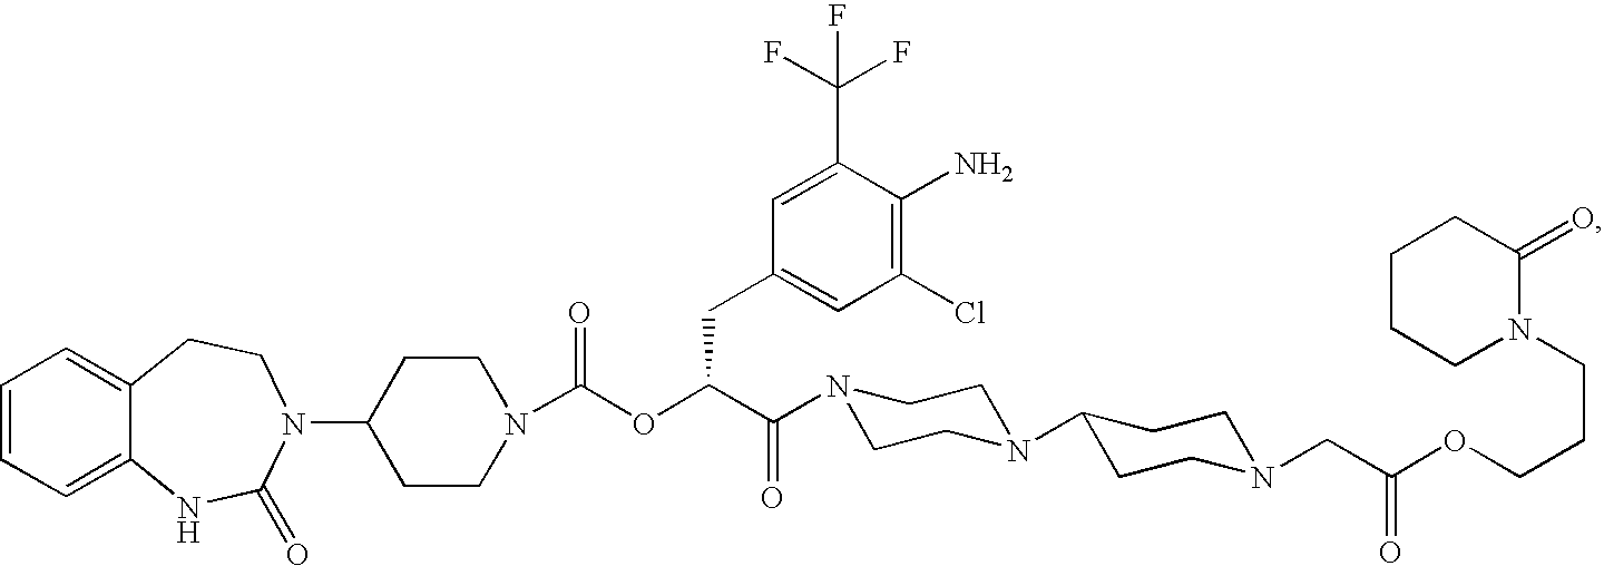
C1=CC=C2C(=C1)CCN(C1CCN(C(OC(C(=O)N3CCN(C4CCN(CC(OCCCN5C(=O)CCCC5)=O)CC4)CC3)CC3=CC(Cl)=C(N)C(C(F)(F)F)=C3)=O)CC1)C(=O)N2
